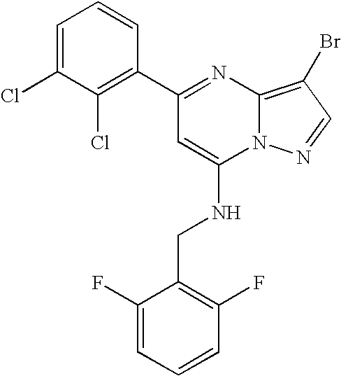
N(CC1=C(F)C=CC=C1F)C1=CC(C2=C(Cl)C(Cl)=CC=C2)=NC2=C(Br)C=NN12
